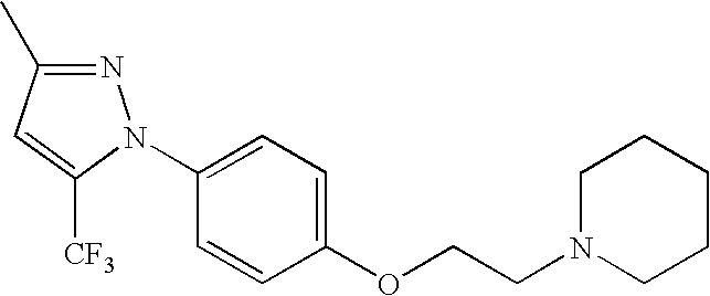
N1=C(C)C=C([CF3])N1C1=CC=C(OCCN2CCCCC2)C=C1
